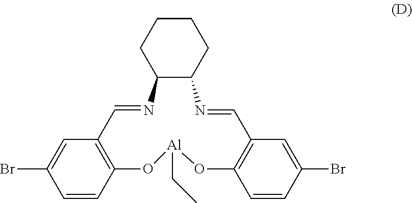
C12=C(C=C(Br)C=C1)C=NC1C(CCCC1)N=CC1=C(C=CC(Br)=C1)O[Al](CC)O2
